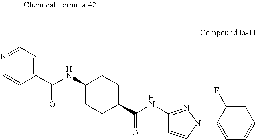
N1=CC=C(C(NC2CCC(C(NC3=NN(C4=CC=CC=C4F)C=C3)=O)CC2)=O)C=C1
